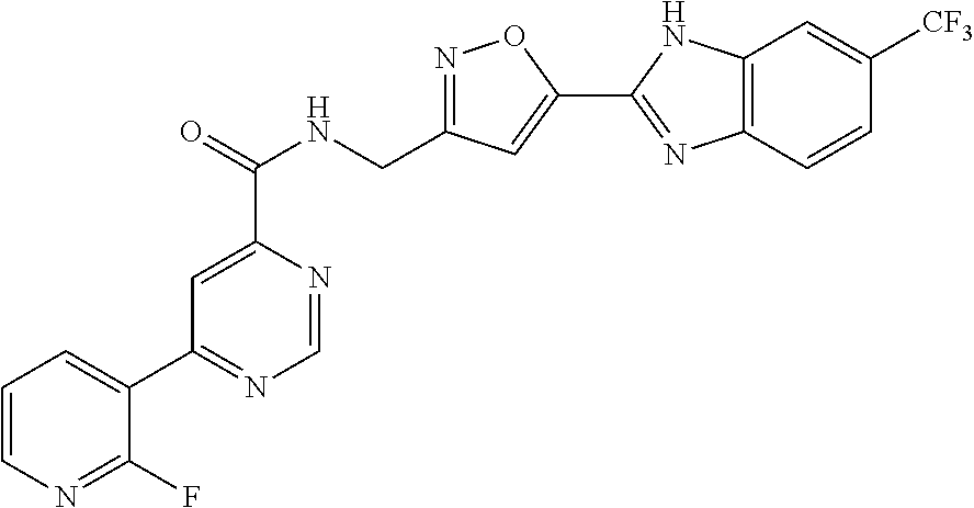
C1=NC(C(=O)NCC2=NOC(C3=NC4=C(N3)C=C([CF3])C=C4)=C2)=CC(C2=CC=CN=C2F)=N1
